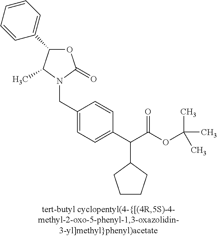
N1(CC2=CC=C(C(C(OC(C)(C)C)=O)C3CCCC3)C=C2)C(=O)OC(C2=CC=CC=C2)C1C
